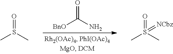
O=C(N)[BnO].O=S(C)C.O=S(C)(C)=[NCbz]
